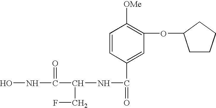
C1=CC(C(=O)NC(C(NO)=O)CF)=CC(OC2CCCC2)=C1[OMe]
